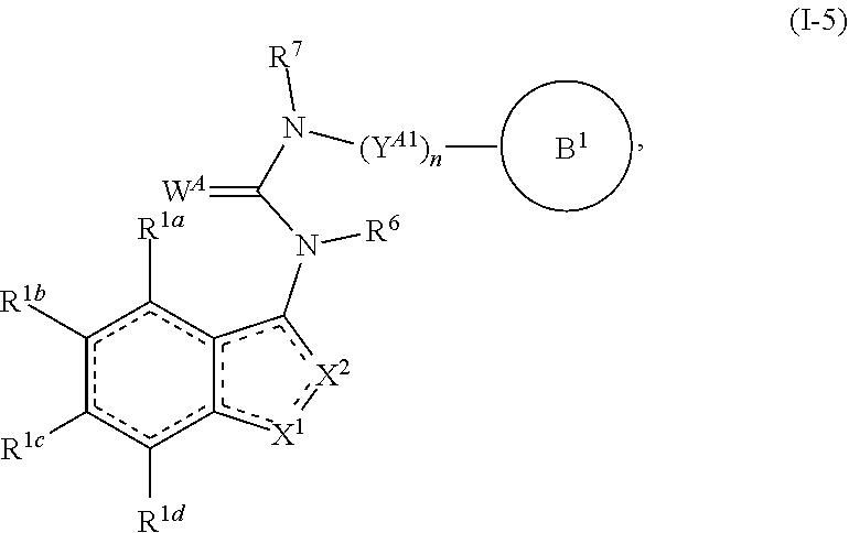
c1([R1b])c([R1c])c([R1d])c2c(c1[R1a])c(N([R6])C(=[WA])N([R7])[(YA1)n]C)[X2]:[X1]2.[B1]
